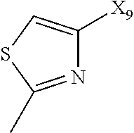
N1=C(C)SC=C1[X9]
